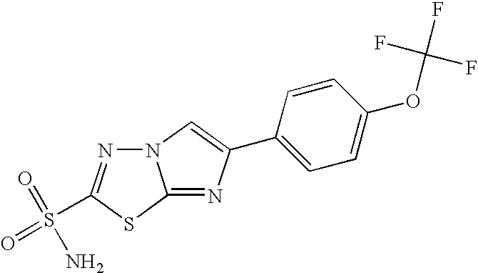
C12=NC(C3=CC=C(OC(F)(F)F)C=C3)=CN1N=C(S(N)(=O)=O)S2
